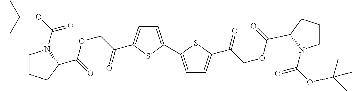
C1=C(C2=CC=C(C(COC(=O)C3CCCN3C(OC(C)(C)C)=O)=O)S2)SC(C(COC(=O)C2CCCN2C(OC(C)(C)C)=O)=O)=C1
